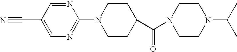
C1=C(C#N)C=NC(N2CCC(C(=O)N3CCN(C(C)C)CC3)CC2)=N1
